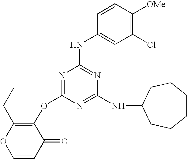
O(C1=NC(NC2=CC(Cl)=C([OMe])C=C2)=NC(NC2CCCCCC2)=N1)C1=C(CC)OC=CC1=O
